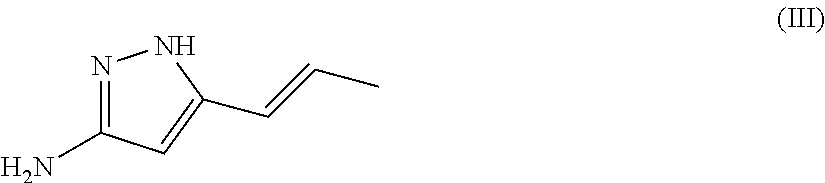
N1=C(N)C=C(C=CC)N1
